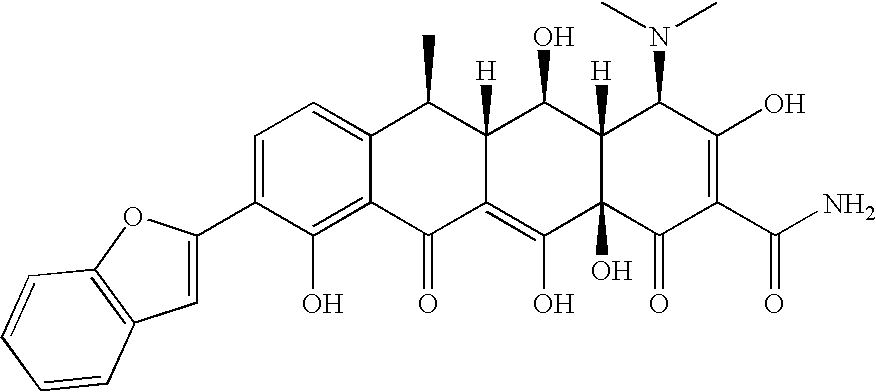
C1=C(C2=CC3=C(O2)C=CC=C3)C(O)=C2C(=C1)C(C)C1([H])C(=C(O)C3(O)C([H])(C1O)C(N(C)C)C(O)=C(C(N)=O)C3=O)C2=O
